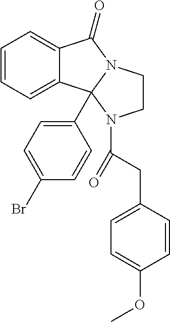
C12=CC=CC=C1C1(C3=CC=C(Br)C=C3)N(C2=O)CCN1C(=O)CC1=CC=C(OC)C=C1
